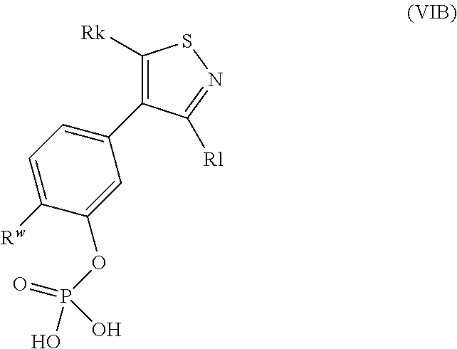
C1=C([Rw])C(OP(=O)(O)O)=CC(C2=C([Rk])SN=C2[Rl])=C1
